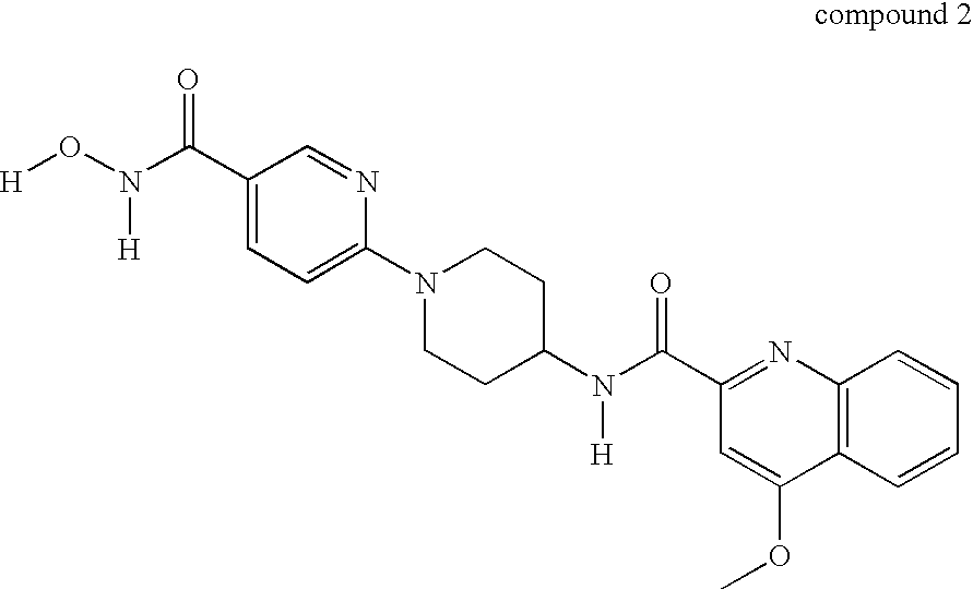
C12=C(C=CC=C1)C(OC)=CC(C(N(C1CCN(C3=CC=C(C(N(O[H])[H])=O)C=N3)CC1)[H])=O)=N2
